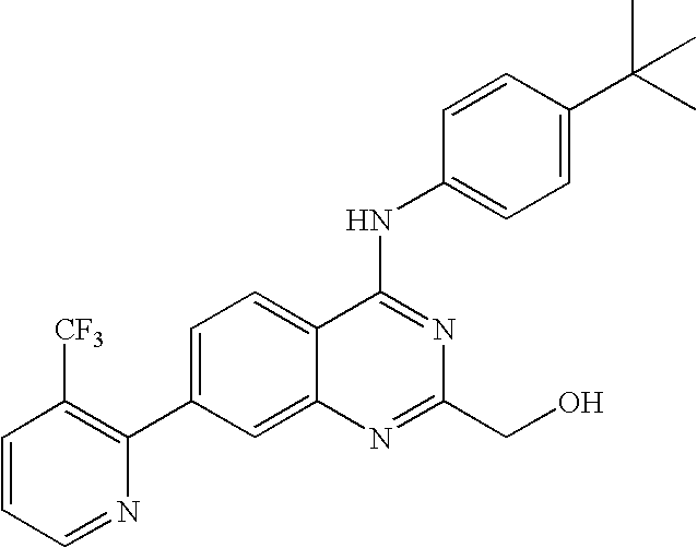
C1=CC=NC(C2=CC=C3C(=C2)N=C(CO)N=C3NC2=CC=C(C(C)(C)C)C=C2)=C1[CF3]
